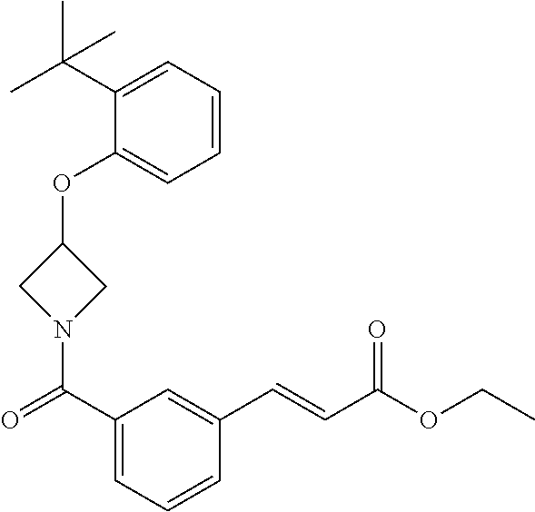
C1(OC2CN(C(C3=CC=CC(C=CC(OCC)=O)=C3)=O)C2)=CC=CC=C1C(C)(C)C
